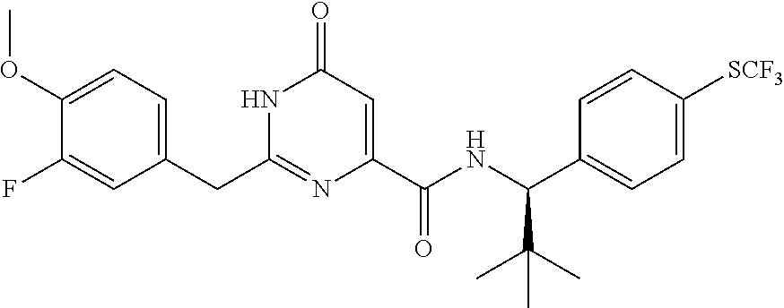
C(C1=CC=C(OC)C(F)=C1)C1=NC(C(NC(C2=CC=C([SCF3])C=C2)C(C)(C)C)=O)=CC(=O)N1
